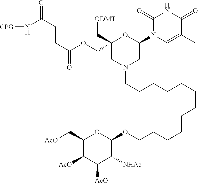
C1(COC(CCC(N[CPG])=O)=O)(C[ODMT])CN(CCCCCCCCCCCCOC2OC(C[AcO])C([AcO])C([AcO])C2[NHAc])CC(N2C=C(C)C(=O)NC2=O)O1
